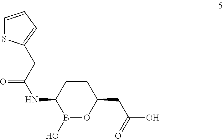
B1(O)OC(CC(O)=O)CCC1NC(=O)CC1=CC=CS1
